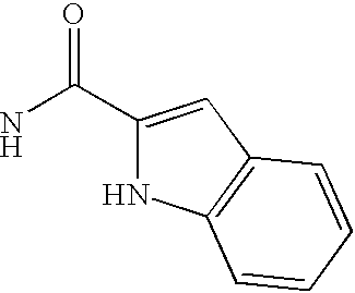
C1(C(N)=O)=CC2=C(N1)C=CC=C2
